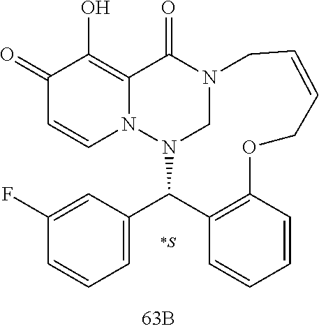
C1(=O)C=CN2C(=C1O)C(=O)N1CN2C(C2=CC=CC(F)=C2)C2=C(C=CC=C2)OCC=CC1.[*S]
